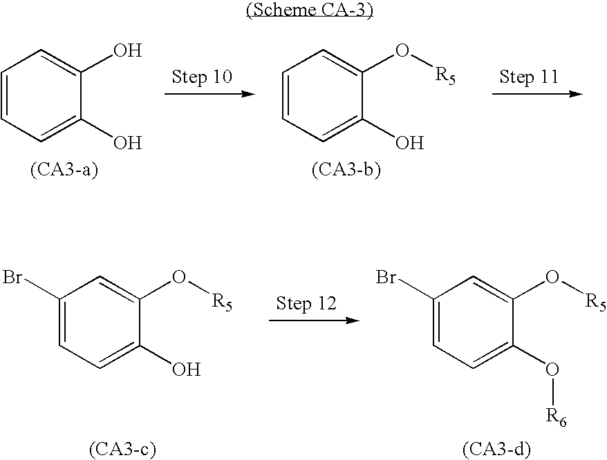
C1=CC=C(O)C(O)=C1.C1=CC=C(O)C(O[R5])=C1.C1(Br)=CC=C(O)C(O[R5])=C1.C1(Br)=CC=C(O[R6])C(O[R5])=C1
